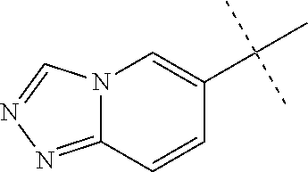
N12C(=NN=C1)C=CC(C(C)(C)C)=C2
